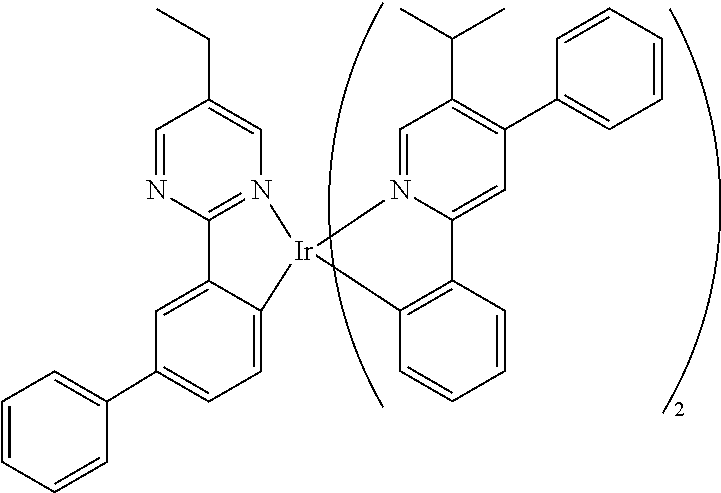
C1=CC=CC(C2=CC=C3C(=C2)C2=N(C=C(CC)C=N2)[Ir]32N3=CC(C(C)C)=C(C4=CC=CC=C4)C=C3C3=C2C=CC=C3)=C1
